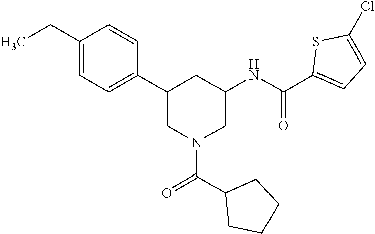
C1(CC)=CC=C(C2CN(C(=O)C3CCCC3)CC(NC(C3=CC=C(Cl)S3)=O)C2)C=C1
